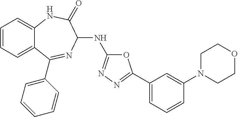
C1=CC=C2C(=C1)NC(=O)C(NC1=NN=C(C3=CC=CC(N4CCOCC4)=C3)O1)N=C2C1=CC=CC=C1
